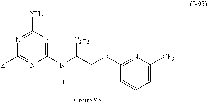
C1(N)=NC([Z])=NC(N(C(COC2=NC([CF3])=CC=C2)[C2H5])[H])=N1
